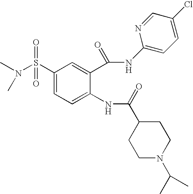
C1(S(N(C)C)(=O)=O)=CC=C(NC(C2CCN(C(C)C)CC2)=O)C(C(NC2=CC=C(Cl)C=N2)=O)=C1
